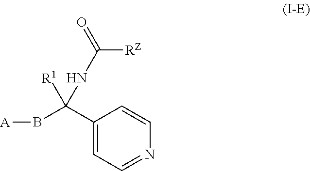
C1(C(B[A])([R1])NC(=O)[RZ])=CC=NC=C1
